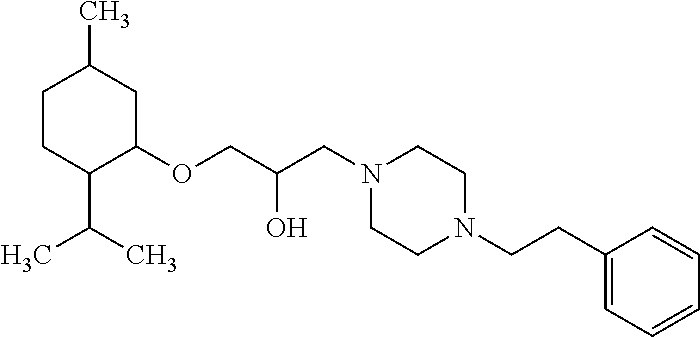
C1CC(C(C)C)C(OCC(O)CN2CCN(CCC3=CC=CC=C3)CC2)CC1C
